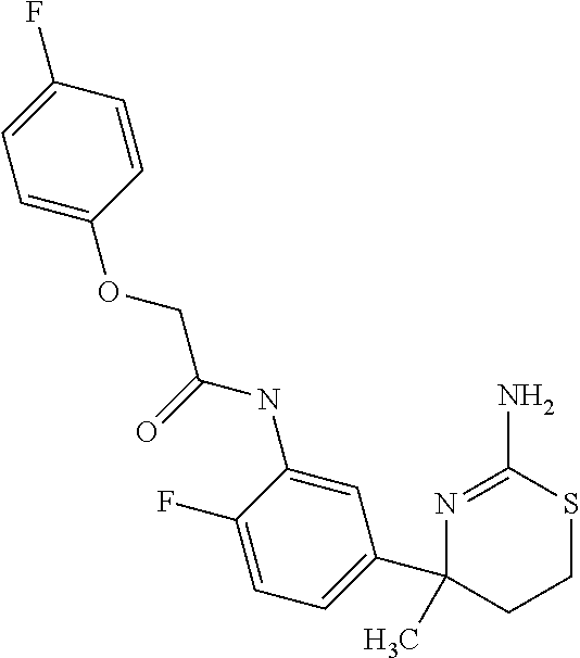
N(C1=CC(C2(C)CCSC(N)=N2)=CC=C1F)C(=O)COC1=CC=C(F)C=C1
